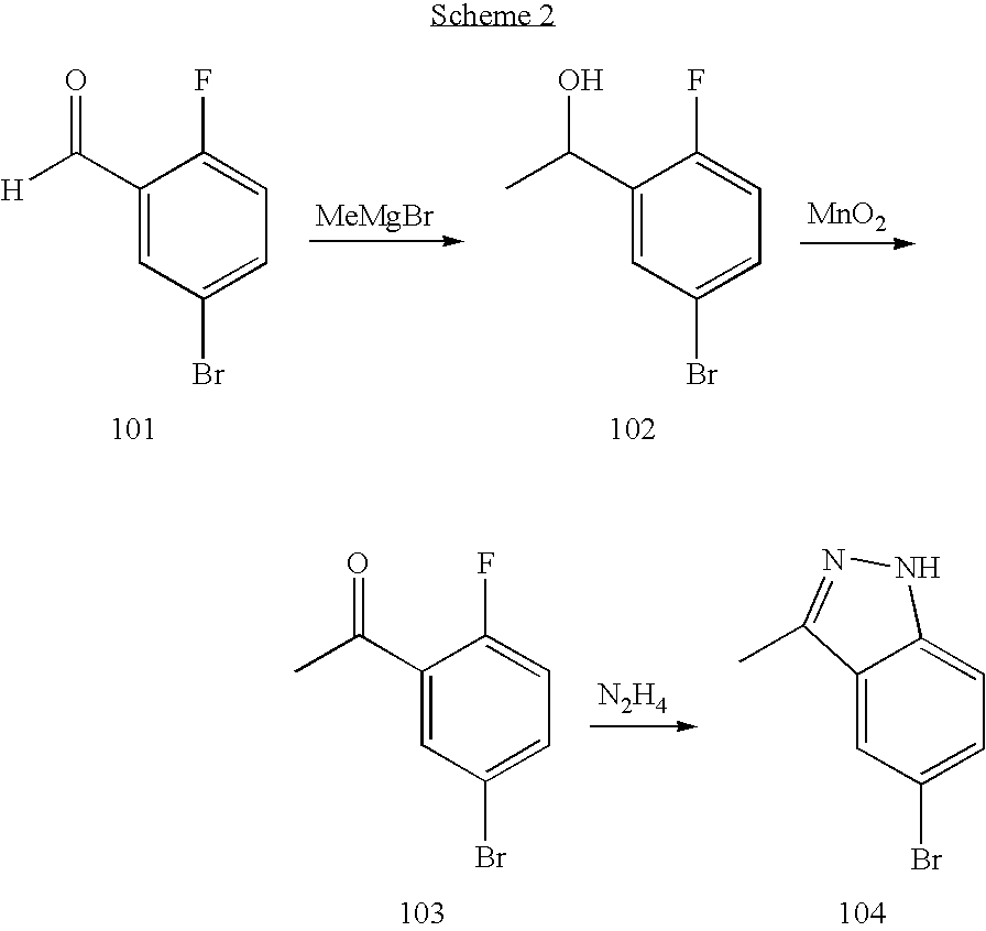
[MeMgBr].[MnO2].C1(C([H])=O)=CC(Br)=CC=C1F.C1(C(C)O)=CC(Br)=CC=C1F.[N2H4].C1(C(C)=O)=CC(Br)=CC=C1F.C12=CC(Br)=CC=C1NN=C2C
